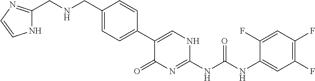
N(CC1=CC=C(C2=CNC(NC(NC3=CC(F)=C(F)C=C3F)=O)=NC2=O)C=C1)CC1=NC=CN1
